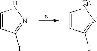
C1=CC(I)=NN1.C1=CC(I)=N[TrtN]1
